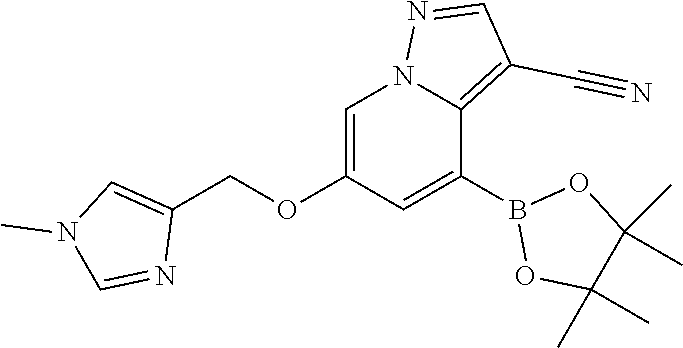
C1=C(OCC2=CN(C)C=N2)C=C(B2OC(C)(C)C(C)(C)O2)C2=C(C#N)C=NN12
